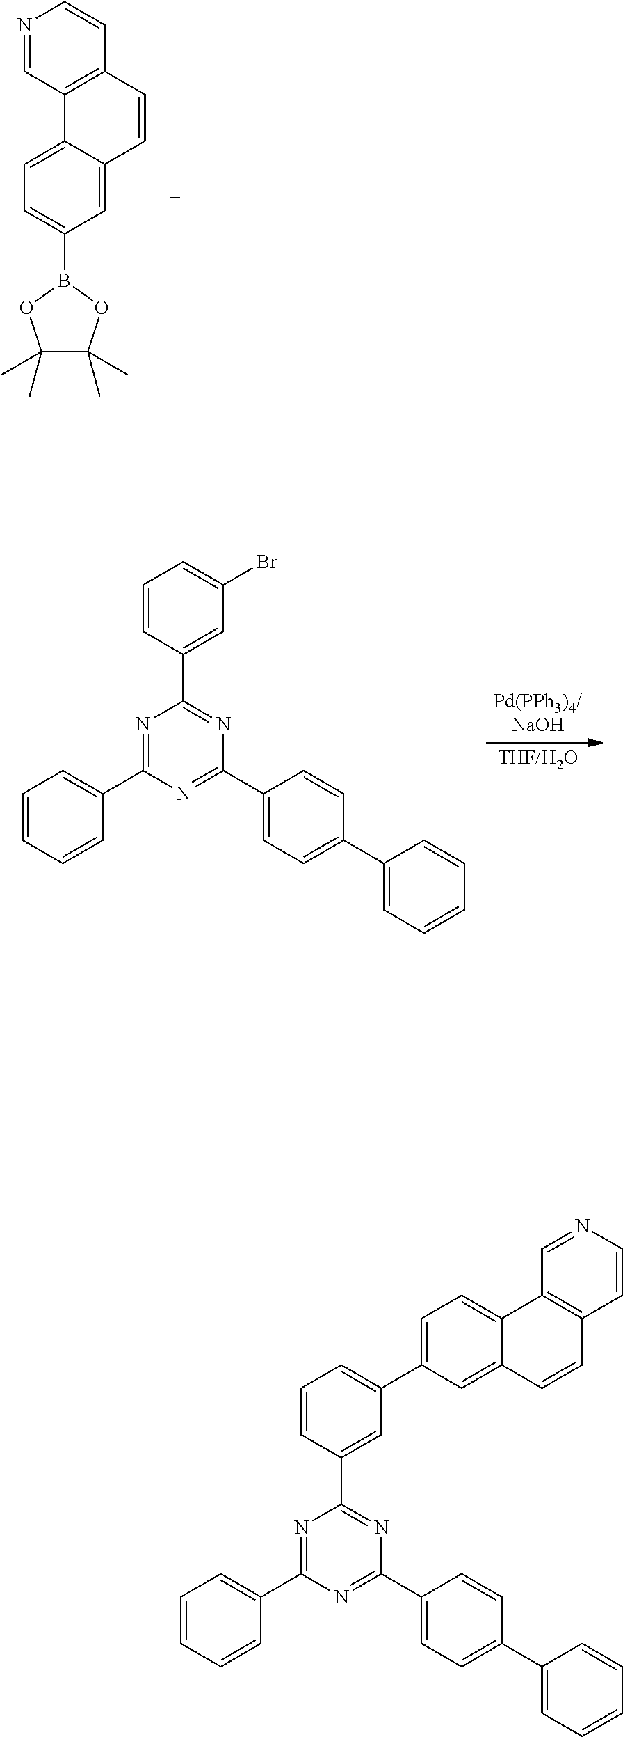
C1=C(B2OC(C)(C)C(C)(C)O2)C=C2C(=C1)C1=C(C=C2)C=CN=C1.C1=CC=CC(C2=NC(C3=CC(Br)=CC=C3)=NC(C3=CC=C(C4=CC=CC=C4)C=C3)=N2)=C1.C1=CC=CC(C2=NC(C3=CC(C4=CC=C5C(=C4)C=CC4=C5C=NC=C4)=CC=C3)=NC(C3=CC=C(C4=CC=CC=C4)C=C3)=N2)=C1
